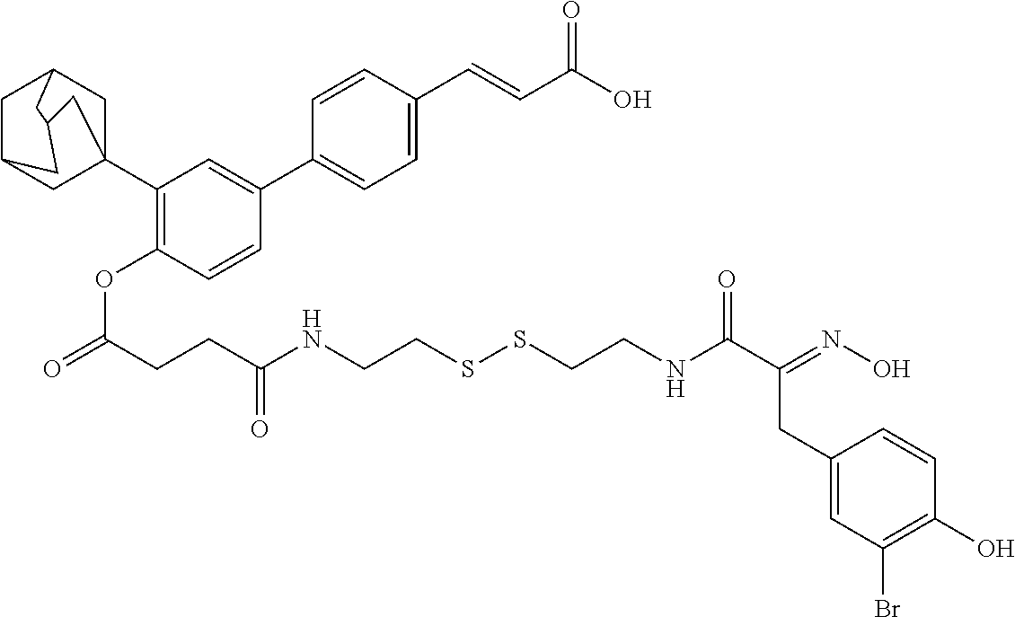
C12(C3=C(OC(CCC(NCCSSCCNC(C(CC4=CC(Br)=C(O)C=C4)=NO)=O)=O)=O)C=CC(C4=CC=C(C=CC(O)=O)C=C4)=C3)CC3CC(C1)CC(C2)C3
